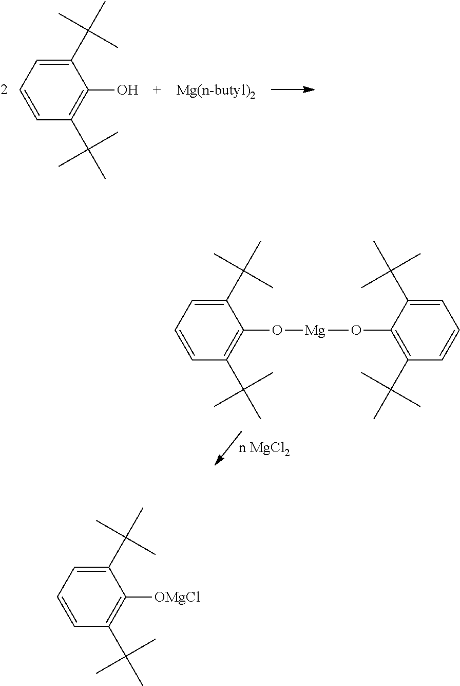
C1(C(C)(C)C)=CC=CC(C(C)(C)C)=C1O.C1(C(C)(C)C)=CC=CC(C(C)(C)C)=C1O[Mg]OC1=C(C(C)(C)C)C=CC=C1C(C)(C)C.C1(C(C)(C)C)=CC=CC(C(C)(C)C)=C1[OMgCl]
